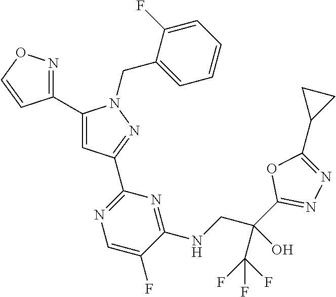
C1(C2=CC(C3=NC=C(F)C(NCC(C4=NN=C(C5CC5)O4)(C(F)(F)F)O)=N3)=NN2CC2=CC=CC=C2F)=NOC=C1
